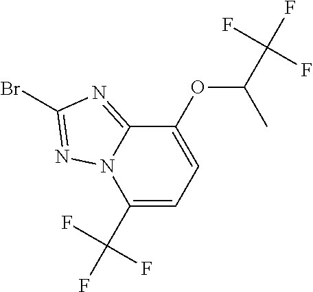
BrC1=NN2C(=N1)C(OC(C(F)(F)F)C)=CC=C2C(F)(F)F
